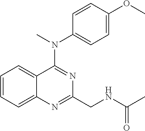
C12=CC=CC=C1C(N(C)C1=CC=C(OC)C=C1)=NC(CNC(C)=O)=N2
